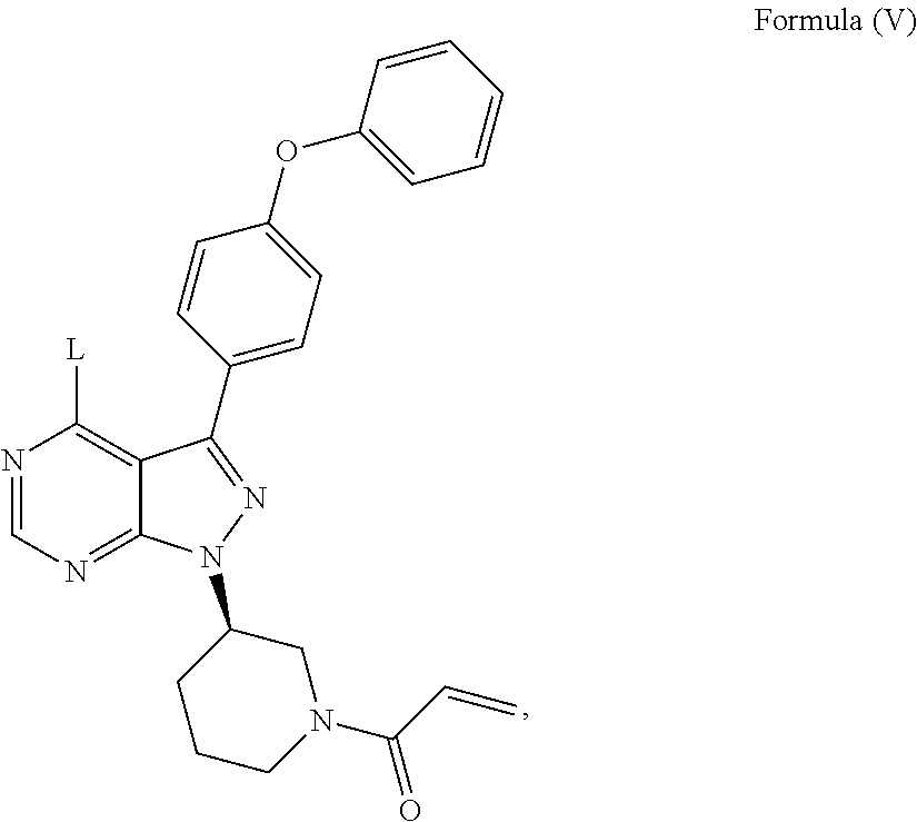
N1=CN=C2C(=C1[L])C(C1=CC=C(OC3=CC=CC=C3)C=C1)=NN2C1CCCN(C(=O)C=C)C1
